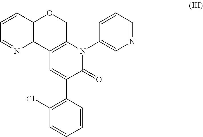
C12=C(C=CC=N1)OCC1=C2C=C(C2=C(Cl)C=CC=C2)C(=O)N1C1=CN=CC=C1
